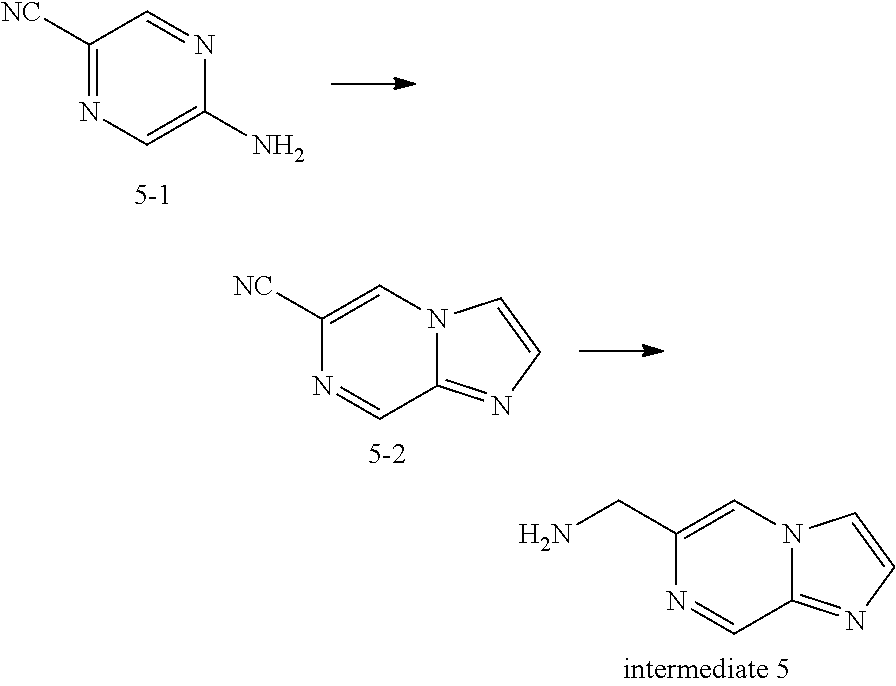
C1([NC])=NC=C(N)N=C1.C1([NC])=CN2C(=NC=C2)C=N1.C1(CN)=CN2C(=NC=C2)C=N1
